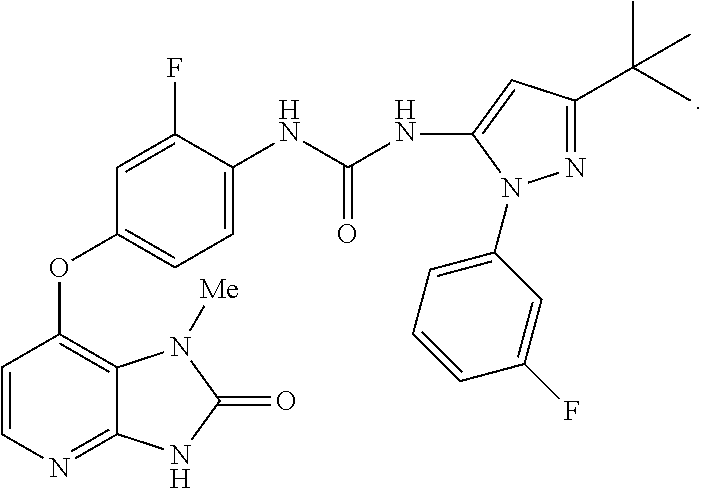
C1=CN=C2C(=C1OC1=CC=C(NC(=O)NC3=CC(C(C)(C)C)=NN3C3=CC=CC(F)=C3)C(F)=C1)N([Me])C(=O)N2
